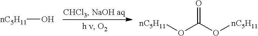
[nC5H11]O.[nC5H11]OC(O[nC5H11])=O
